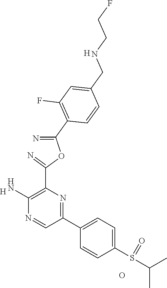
[H].C1(N)=C(C(=N)OC(=N)C2=C(F)C=C(CNCCF)C=C2)N=C(C2=CC=C(S(=O)C(C)C)C=C2)C=N1.O.[H]
